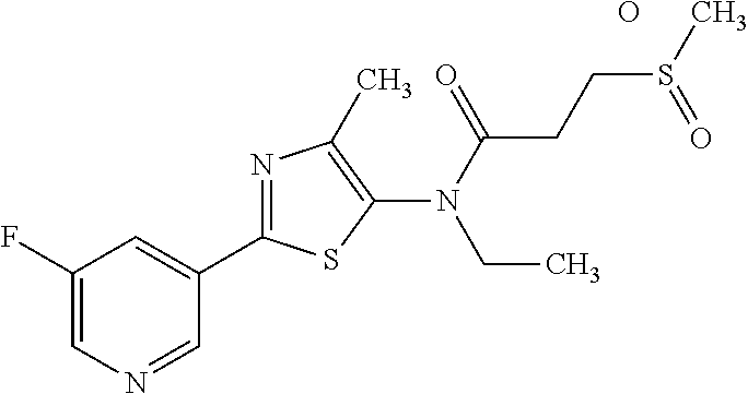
C1(F)=CN=CC(C2=NC(C)=C(N(C(=O)CCS(C)=O)CC)S2)=C1.O
